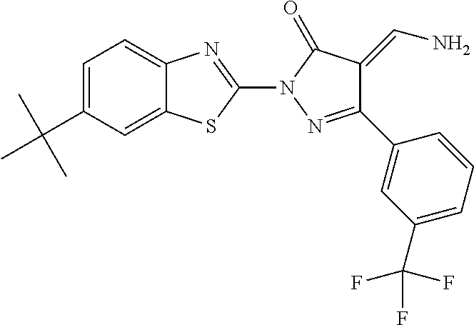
C12=CC=C(C(C)(C)C)C=C1SC(N1N=C(C3=CC(C(F)(F)F)=CC=C3)C(=CN)C1=O)=N2
